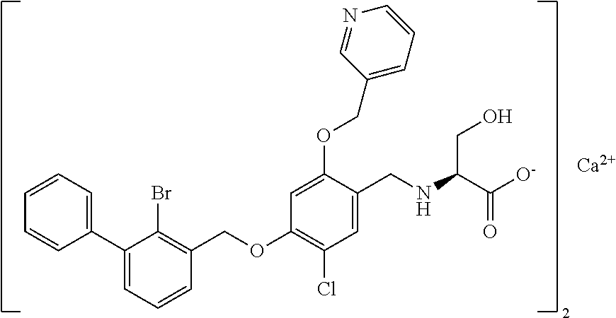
C1=CC=C(C2=CC=CC(COC3=C(Cl)C=C(CNC(C([O-])=O)CO)C(OCC4=CC=CN=C4)=C3)=C2Br)C=C1.[Ca]
